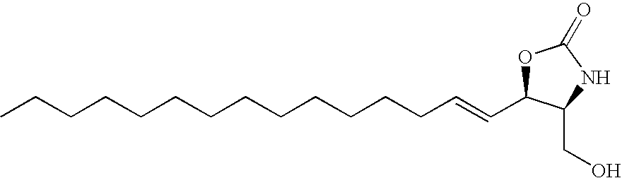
CCCCCCCCCCCCCC=CC1OC(=O)NC1CO
